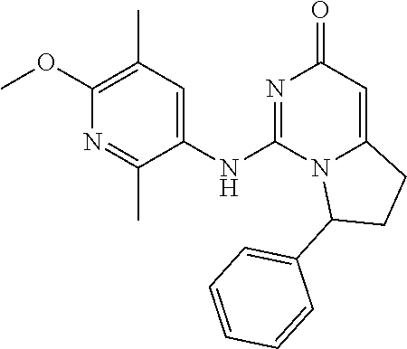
C1(NC2=NC(=O)C=C3N2C(C2=CC=CC=C2)CC3)=CC(C)=C(OC)N=C1C
